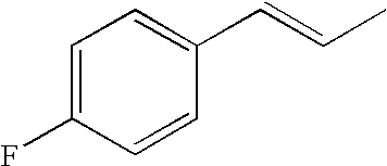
C1=C(F)C=CC(C=CC)=C1
